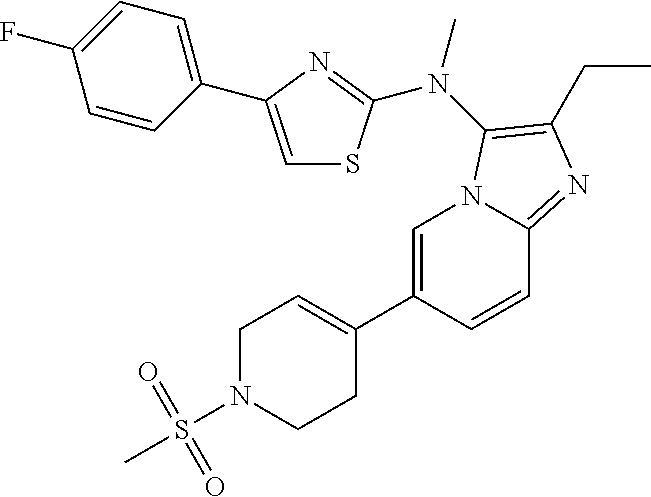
C1=C(C2=CCN(S(C)(=O)=O)CC2)C=CC2=NC(CC)=C(N(C)C3=NC(C4=CC=C(F)C=C4)=CS3)N12
